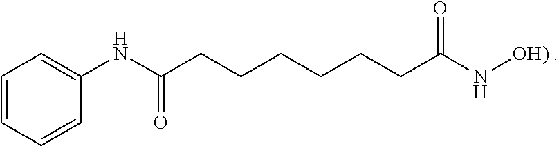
C1=CC=CC(NC(CCCCCCC(N[OH) ])=O)=O)=C1
